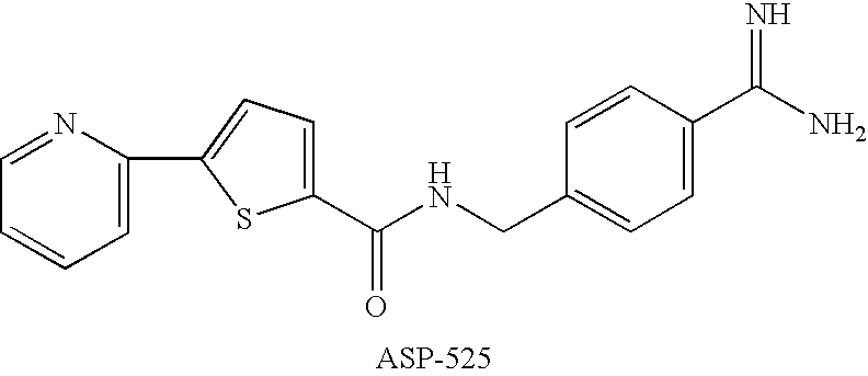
C1=C(C2=CC=C(C(NCC3=CC=C(C(N)=N)C=C3)=O)S2)N=CC=C1
